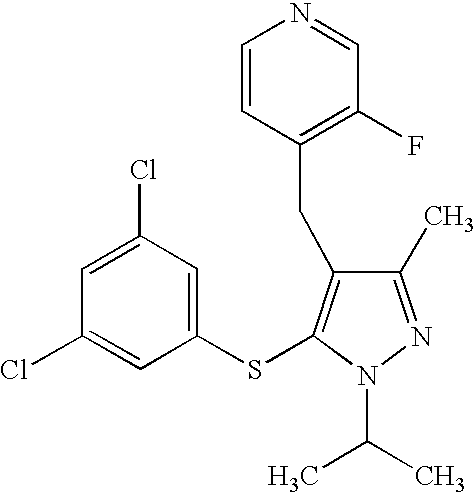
C1(C)=NN(C(C)C)C(SC2=CC(Cl)=CC(Cl)=C2)=C1CC1=C(F)C=NC=C1
